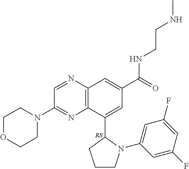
C1(C2CCCN2C2=CC(F)=CC(F)=C2)=CC(C(=O)NCCNC)=CC2=C1N=C(N1CCOCC1)C=N2
